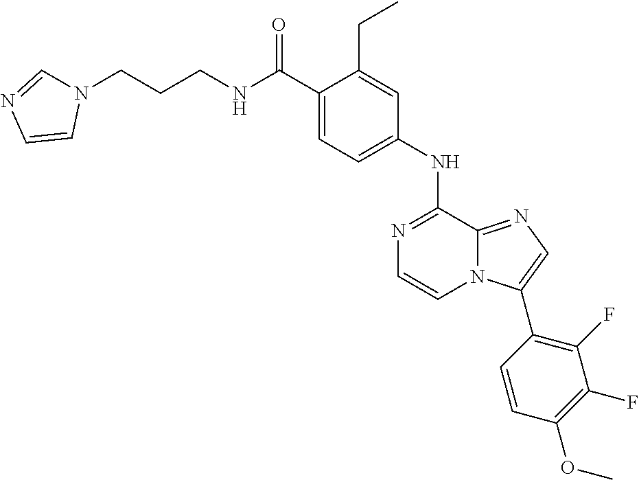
C1(C(NCCCN2C=NC=C2)=O)=CC=C(NC2=NC=CN3C2=NC=C3C2=C(F)C(F)=C(OC)C=C2)C=C1CC
